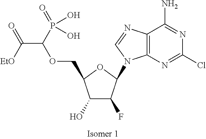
C1(O)C(F)C(N2C3=C(N=C2)C(N)=NC(Cl)=N3)OC1COC(C([EtO])=O)P(=O)(O)O
